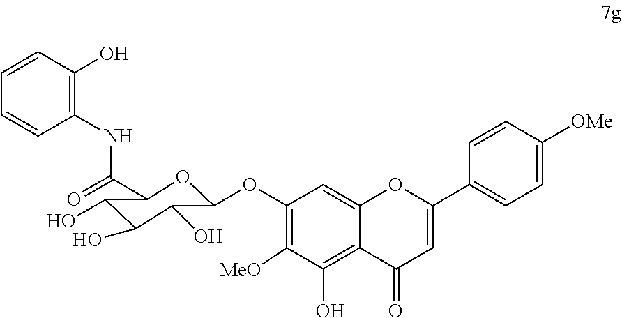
C1=CC(O)=C(NC(=O)C2OC(OC3=C([MeO])C(O)=C4C(=C3)OC(C3=CC=C([OMe])C=C3)=CC4=O)C(O)C(O)C2O)C=C1
